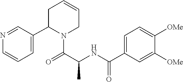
C1(C(=O)NC(C(=O)N2C(C3=CC=CN=C3)CC=CC2)C)=CC=C([OMe])C([OMe])=C1
